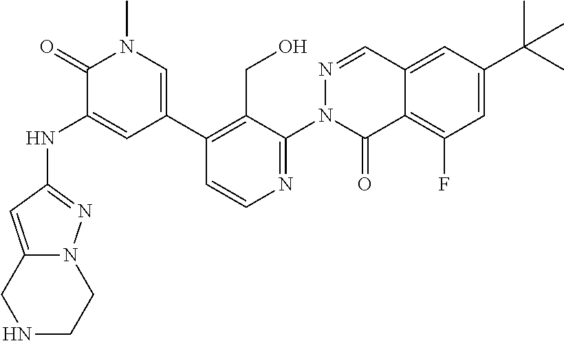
N1CCN2C(=CC(NC3=CC(C4=C(CO)C(N5C(=O)C6=C(F)C=C(C(C)(C)C)C=C6C=N5)=NC=C4)=CN(C)C3=O)=N2)C1
